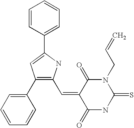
C1=CC(C2=CC(C3=CC=CC=C3)=C(C=C3C(=O)NC(=S)N(CC=C)C3=O)N2)=CC=C1
